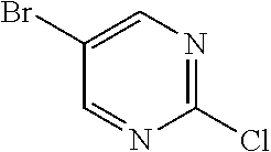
C1(Br)=CN=C(Cl)N=C1
